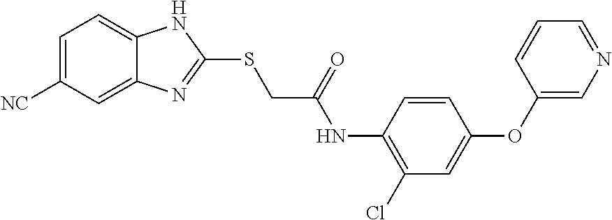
C1=C([NC])C=C2C(=C1)NC(SCC(NC1=C(Cl)C=C(OC3=CN=CC=C3)C=C1)=O)=N2
